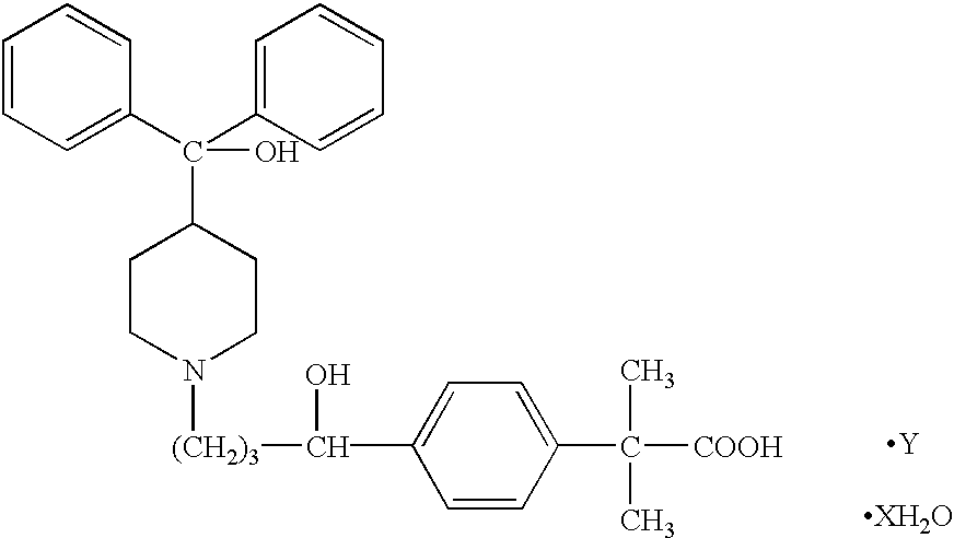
[XH2O].[Y].C1CN([(CH2)3]C(O)C2=CC=C(C(C)([COOH])C)C=C2)CCC1C(O)(C1=CC=CC=C1)C1=CC=CC=C1
